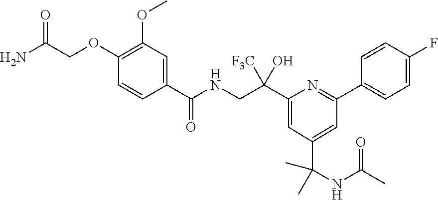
C1(C(NCC(C2=CC(C(C)(C)NC(C)=O)=CC(C3=CC=C(F)C=C3)=N2)([F3C])O)=O)=CC(OC)=C(OCC(N)=O)C=C1
